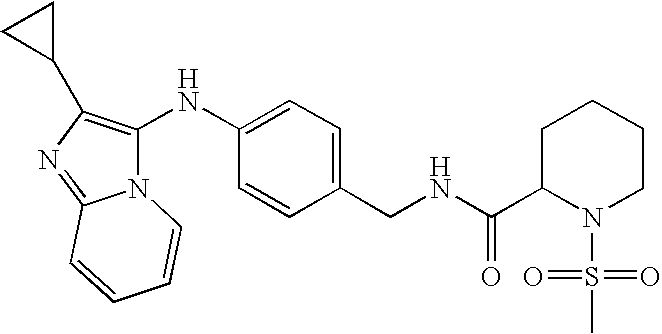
N12C(NC3=CC=C(CNC(C4N(S(C)(=O)=O)CCCC4)=O)C=C3)=C(C3CC3)N=C1C=CC=C2
